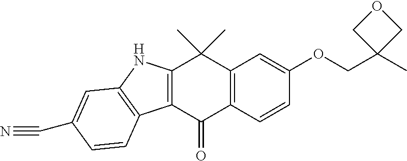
C12=C(C(=O)C3=C(C1(C)C)C=C(OCC1(C)COC1)C=C3)C1=C(N2)C=C(C#N)C=C1
